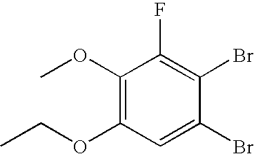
C1(OC)=C(OCC)C=C(Br)C(Br)=C1F
